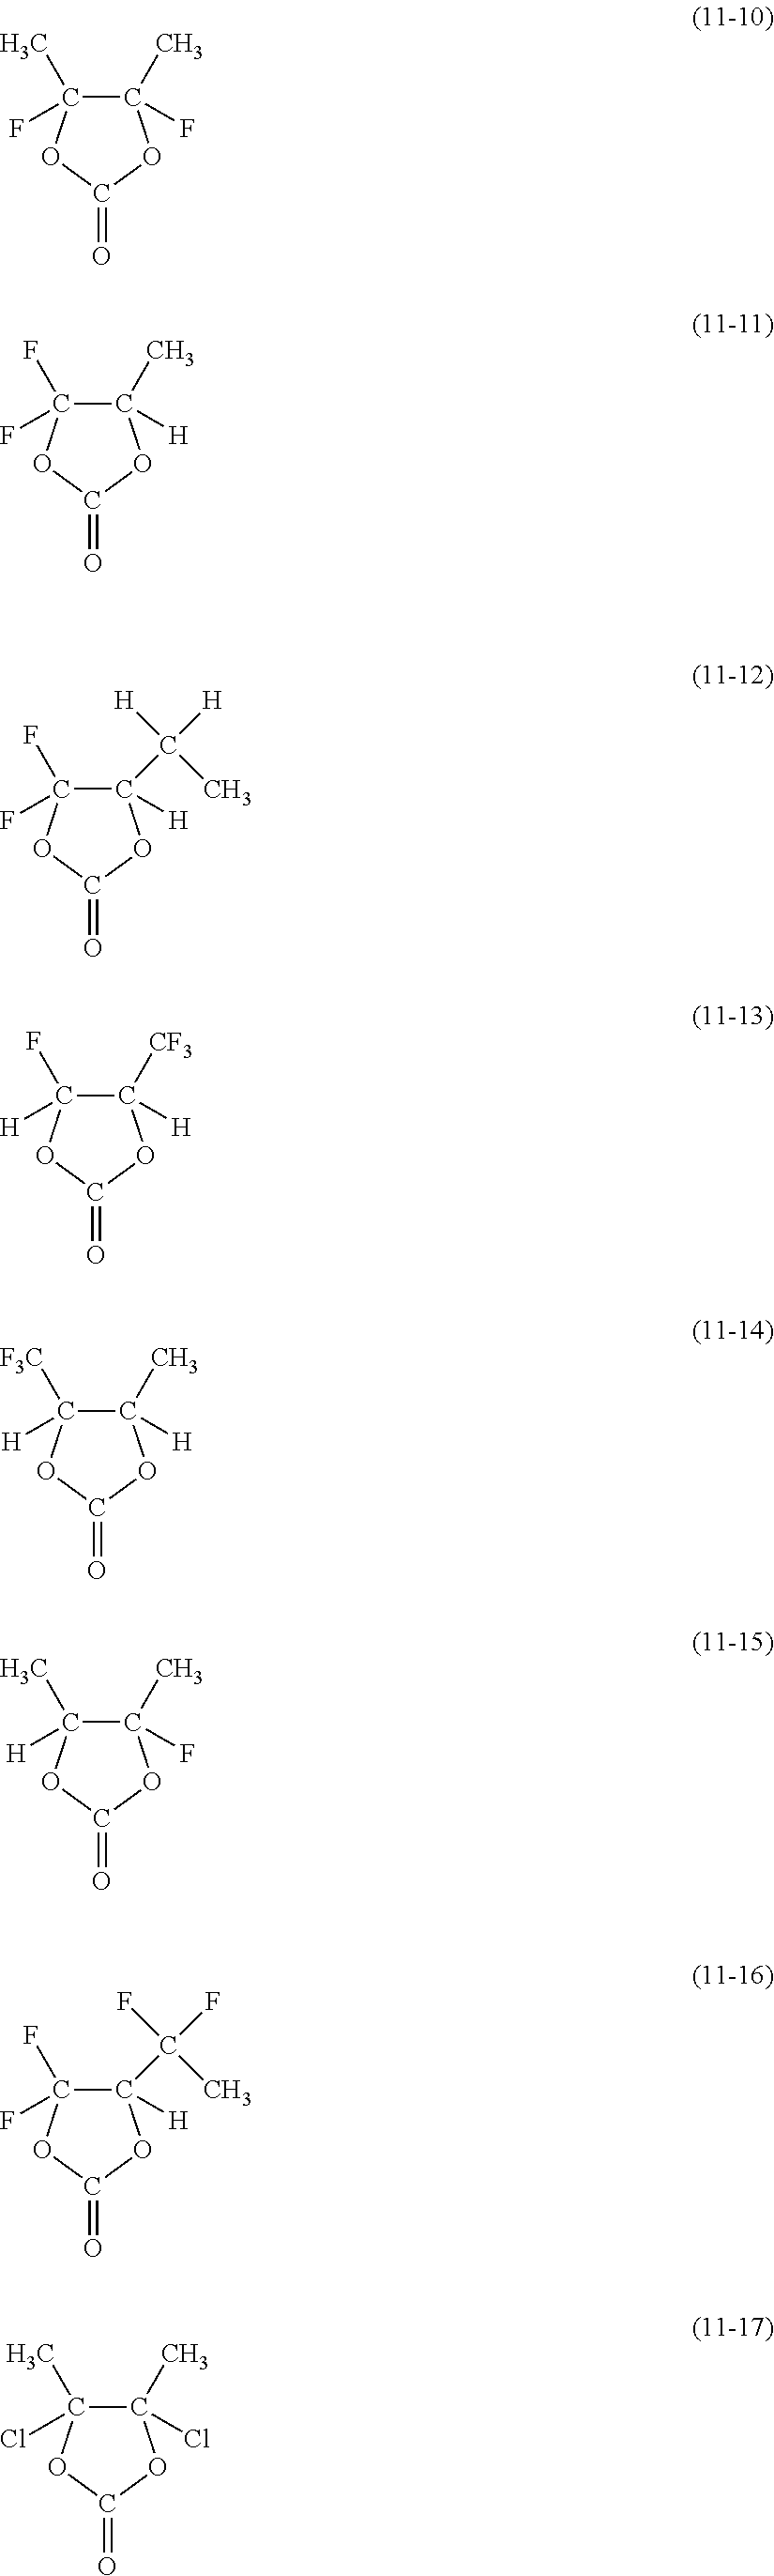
C1(C)(F)C(C)(F)OC(=O)O1.C1(C)([H])C(F)(F)OC(=O)O1.C1([CF3])([H])C(F)([H])OC(=O)O1.C1(C)([H])C([F3C])([H])OC(=O)O1.C1(C)(F)C(C)([H])OC(=O)O1.C1(Cl)(C)C(C)(Cl)OC(=O)O1.C1(F)(F)OC(=O)OC1(C([H])(C)[H])[H].C1(F)(F)OC(=O)OC1([H])C(F)(C)F
